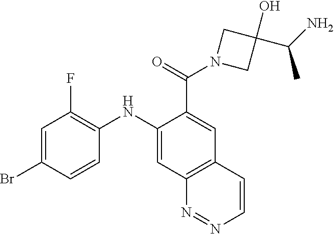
C1=C(Br)C=CC(NC2=CC3=C(C=C2C(=O)N2CC(C(C)N)(O)C2)C=CN=N3)=C1F
